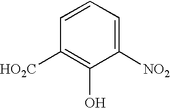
C1([NO2])=CC=CC([HO2C])=C1O
